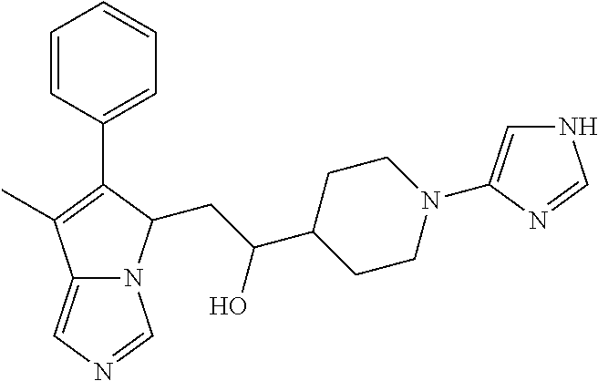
C12=CN=CN1C(CC(C1CCN(C3=CNC=N3)CC1)O)C(C1=CC=CC=C1)=C2C
